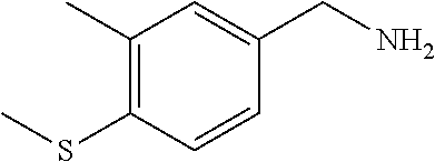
C1(C)=C(SC)C=CC(CN)=C1
